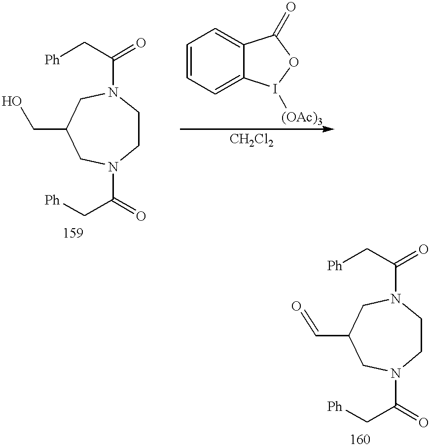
C1CN(C(C[Ph])=O)CC(CO)CN1C(=O)C[Ph].C1=CC=C2C(=C1)C(=O)OI2[(OAc)3].C1CN(C(C[Ph])=O)CC(C=O)CN1C(=O)C[Ph]
